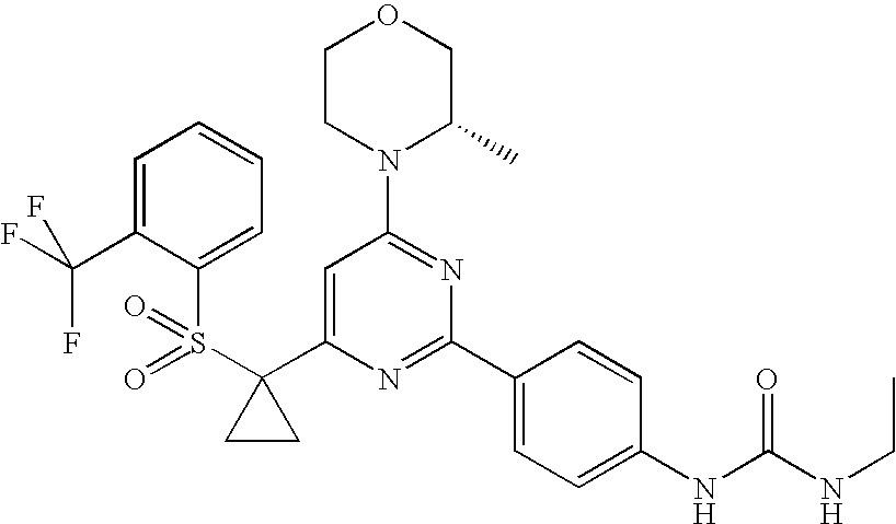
S(C1(C2=CC(N3C(C)COCC3)=NC(C3=CC=C(NC(NCC)=O)C=C3)=N2)CC1)(=O)(=O)C1=CC=CC=C1C(F)(F)F
